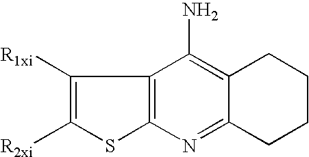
C1([R1xi])=C([R2xi])SC2=C1C(N)=C1C(=N2)CCCC1
